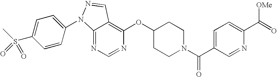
C12=NC=NC(OC3CCN(C(C4=CC=C(C(=O)[OMe])N=C4)=O)CC3)=C1C=NN2C1=CC=C(S(C)(=O)=O)C=C1
